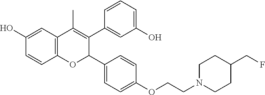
C12=C(C=C(O)C=C1)C(C)=C(C1=CC(O)=CC=C1)C(C1=CC=C(OCCN3CCC(CF)CC3)C=C1)O2
